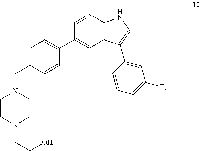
C1CN(CCO)CCN1CC1=CC=C(C2=CC3=C(N=C2)NC=C3C2=CC(F)=CC=C2)C=C1
